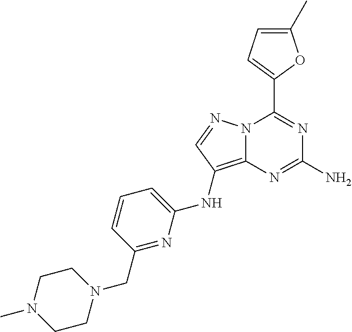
N12C(=C(NC3=CC=CC(CN4CCN(C)CC4)=N3)C=N1)N=C(N)N=C2C1=CC=C(C)O1
